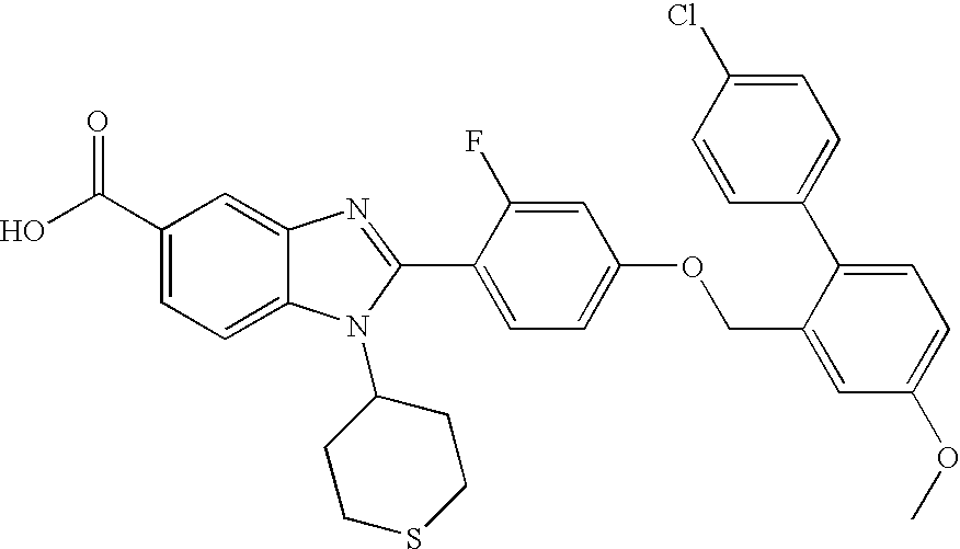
OC(C1=CC=C2C(=C1)N=C(C1=CC=C(OCC3=CC(OC)=CC=C3C3=CC=C(Cl)C=C3)C=C1F)N2C1CCSCC1)=O
